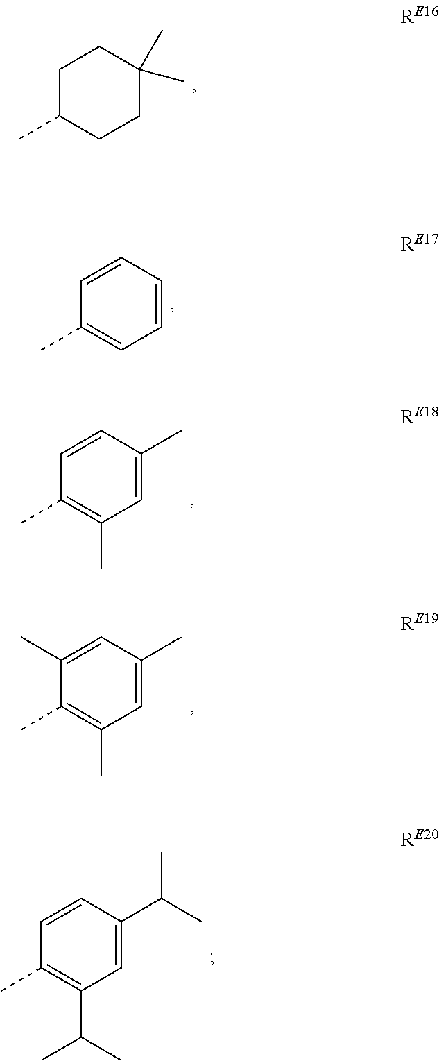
CC1CCC(C)(C)CC1.CC1=C(C)C=C(C)C=C1.CC1=C(C)C=C(C)C=C1C.CC1=C(C(C)C)C=C(C(C)C)C=C1.CC1=CC=CC=C1
